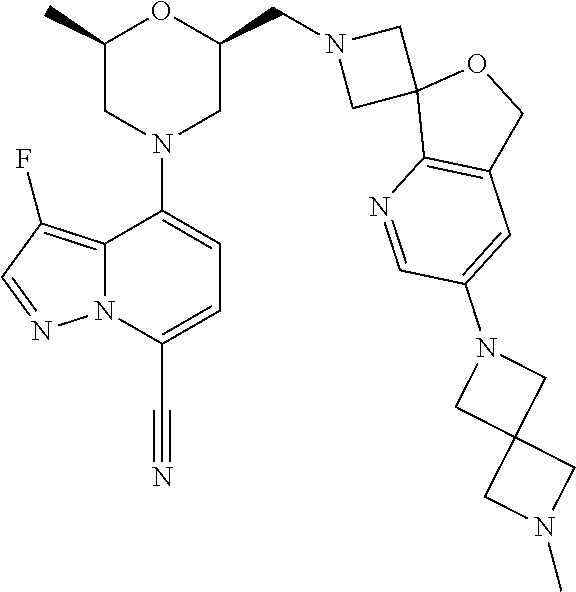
C1(C)CN(C2=CC=C(C#N)N3C2=C(F)C=N3)CC(CN2CC3(C2)C2=C(CO3)C=C(N3CC4(C3)CN(C)C4)C=N2)O1
